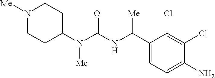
N1([Me])CCC(N(C(=O)NC(C2=CC=C(N)C(Cl)=C2Cl)[Me])[Me])CC1
